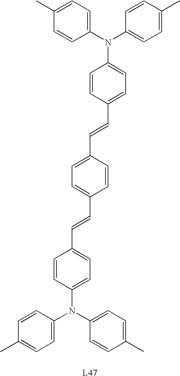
C1(N(C2=CC=C(C)C=C2)C2=CC=C(C=CC3=CC=C(C=CC4=CC=C(N(C5=CC=C(C)C=C5)C5=CC=C(C)C=C5)C=C4)C=C3)C=C2)=CC=C(C)C=C1.[L47]
